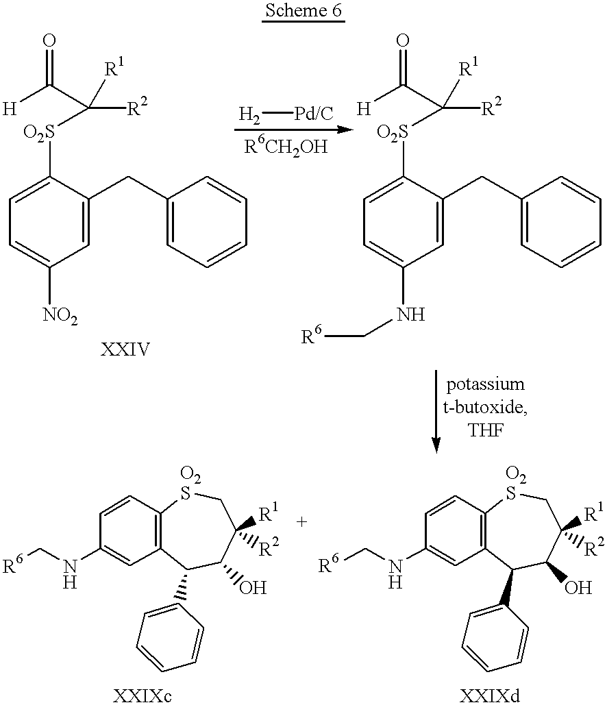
[H]C(C([R1])([R2])[O2S]C1=CC=C([NO2])C=C1CC1=CC=CC=C1)=O.[H2][Pd/C].[H]C(C([R1])([R2])[O2S]C1=CC=C(NC[R6])C=C1CC1=CC=CC=C1)=O.C1(NC[R6])=CC2=C(C=C1)[O2S]CC([R1])([R2])C(O)C2C1=CC=CC=C1.C1(NC[R6])=CC2=C(C=C1)[O2S]CC([R1])([R2])C(O)C2C1=CC=CC=C1
